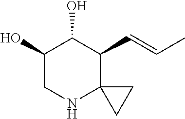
C(C1C2(NCC(O)C1O)CC2)=CC
